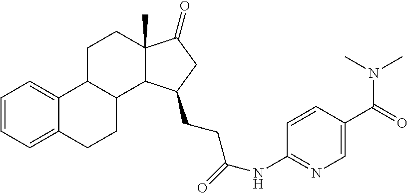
C1=CC=C2C(=C1)C1C(CC2)C2C(C)(CC1)C(=O)CC2CCC(=O)NC1=NC=C(C(=O)N(C)C)C=C1
